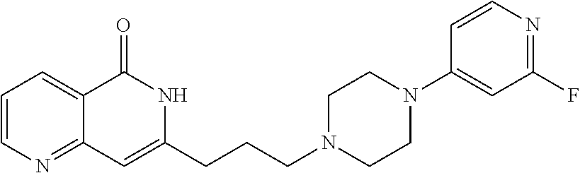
C1=CN=C2C(=C1)C(=O)NC(CCCN1CCN(C3=CC(F)=NC=C3)CC1)=C2
